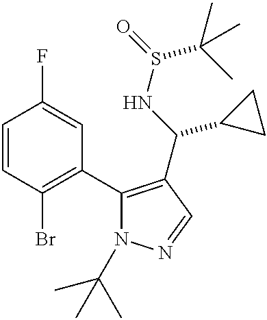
C1=CC(Br)=C(C2=C(C(C3CC3)NS(C(C)(C)C)=O)C=NN2C(C)(C)C)C=C1F
